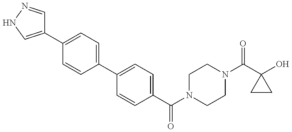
C1(C2=CC=C(C3=CC=C(C(N4CCN(C(C5(O)CC5)=O)CC4)=O)C=C3)C=C2)=CNN=C1
